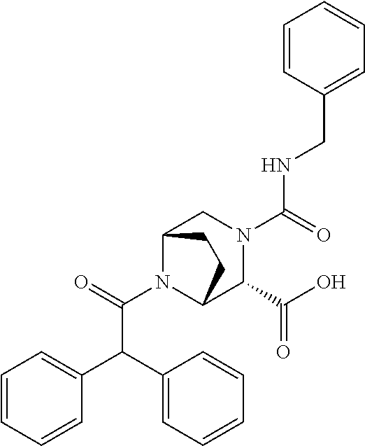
C(C(N1C2C(C(O)=O)N(C(=O)NCC3=CC=CC=C3)CC1CC2)=O)(C1=CC=CC=C1)C1=CC=CC=C1
